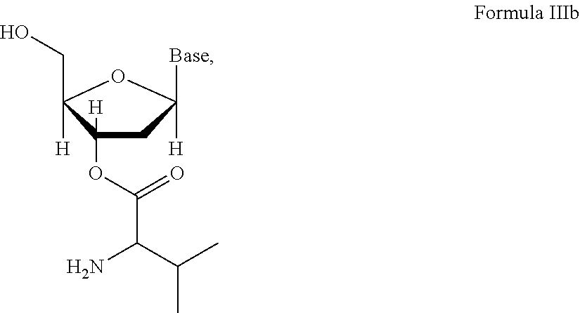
C1(CO)([H])C(OC(C(N)C(C)C)=O)([H])CC([H])([Base])O1
